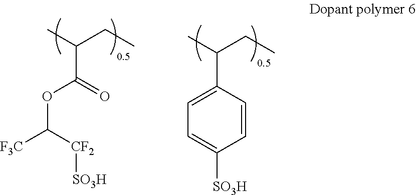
CC(CC)C(=O)OC([F3C])[CF2][SO3H].CC(CC)C1=CC=C([SO3H])C=C1
